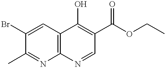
C1(C)=NC2=C(C=C1Br)C(O)=C(C(OCC)=O)C=N2
